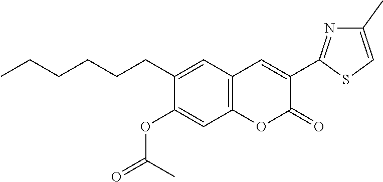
CCCCCCC1=CC2=C(C=C1OC(=O)C)OC(=O)C(C1=NC(C)=CS1)=C2
